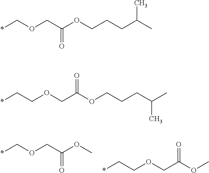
*COCC(OC)=O.C(COCC(OC)=O)*.*COCC(OCCCC(C)C)=O.C(COCC(OCCCC(C)C)=O)*
